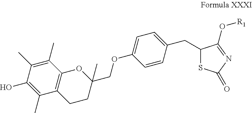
C1(C)=C(C)C(O)=C(C)C2=C1OC(COC1=CC=C(CC3SC(=O)N=C3O[R1])C=C1)(C)CC2
